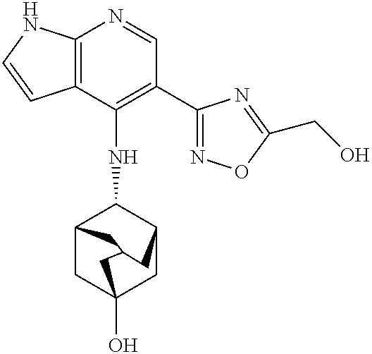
C12=C(C(NC3C4CC5(O)CC3CC(C5)C4)=C(C3=NOC(CO)=N3)C=N1)C=CN2
